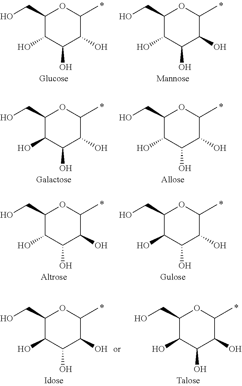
C1(CO)C(O)C(O)C(O)C(C)O1.C1(CO)C(O)C(O)C(O)C(C)O1.C1(CO)C(O)C(O)C(O)C(C)O1.C1(CO)C(O)C(O)C(O)C(C)O1.C1(CO)C(O)C(O)C(O)C(C)O1.C1(CO)C(O)C(O)C(O)C(C)O1.C1(CO)C(O)C(O)C(O)C(C)O1.C1(CO)C(O)C(O)C(O)C(C)O1
